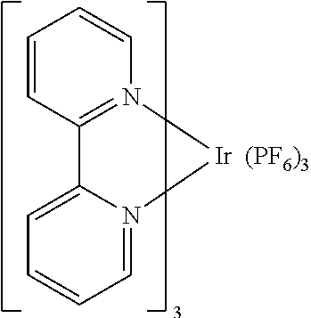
C1=CC2=N(C=C1)[Ir  (PF6)3]N1=CC=CC=C21
